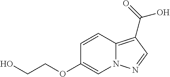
OCCOC1=CN2C(=C(C(=O)O)C=N2)C=C1
